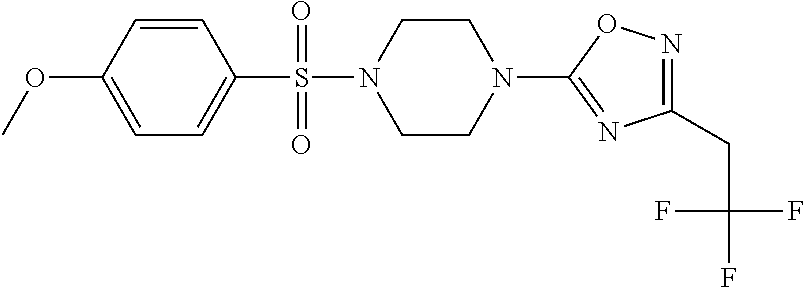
N1=C(CC(F)(F)F)N=C(N2CCN(S(=O)(C3=CC=C(OC)C=C3)=O)CC2)O1
